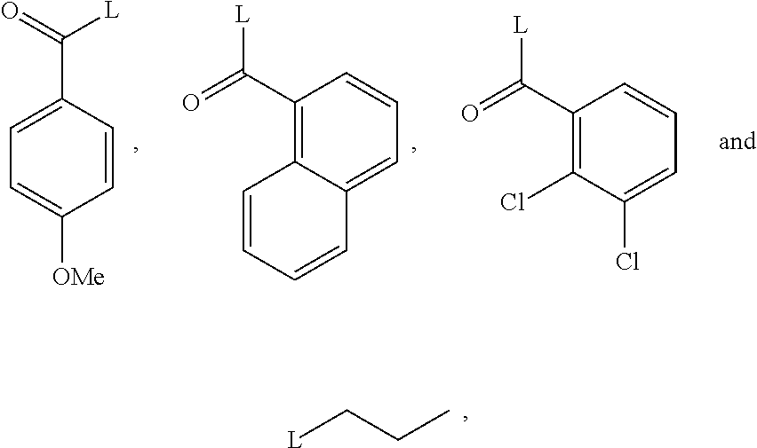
C1(C([L])=O)=CC=C([OMe])C=C1.C1(C(=O)[L])=C2C(=CC=C1)C=CC=C2.C1(C(=O)[L])=C(Cl)C(Cl)=CC=C1.[L]CCC
